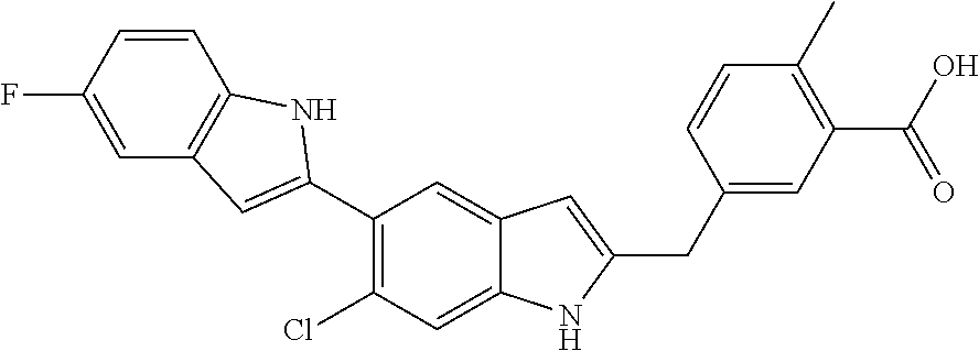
C1(C2=C(Cl)C=C3C(=C2)C=C(CC2=CC(C(O)=O)=C(C)C=C2)N3)=CC2=C(N1)C=CC(F)=C2
